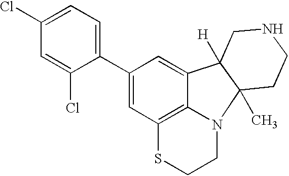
C12=C3N(CCS1)C1(C)C([H])(C3=CC(C3=CC=C(Cl)C=C3Cl)=C2)CNCC1
